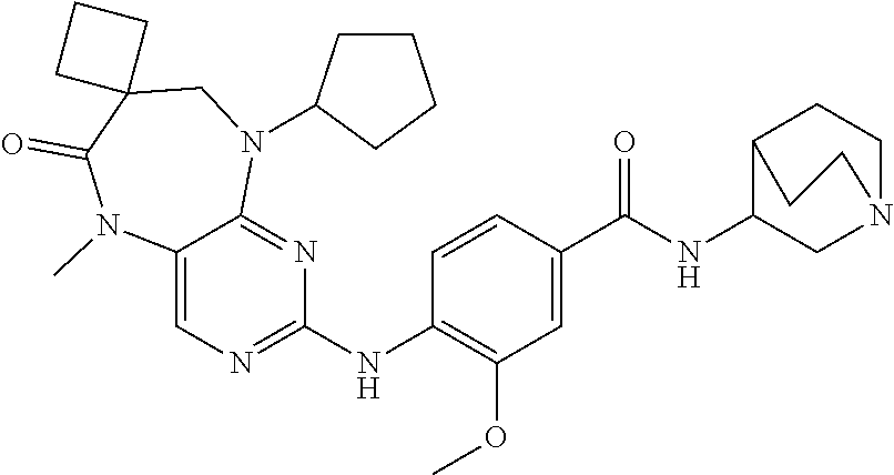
C12=CN=C(NC3=C(OC)C=C(C(NC4CN5CCC4CC5)=O)C=C3)N=C1N(C1CCCC1)CC1(C(=O)N2C)CCC1
